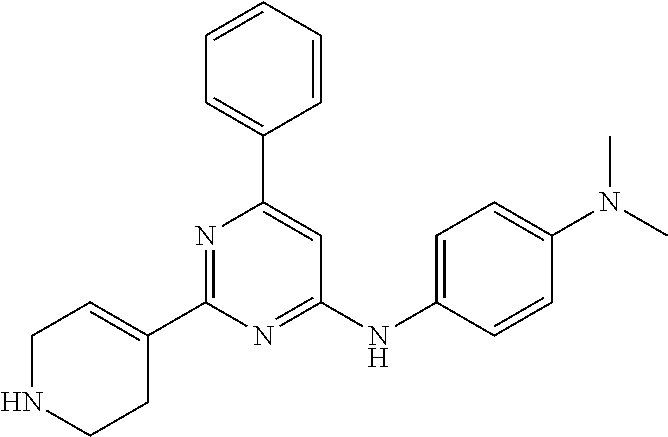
C1=CC=CC(C2=CC(NC3=CC=C(N(C)C)C=C3)=NC(C3=CCNCC3)=N2)=C1
